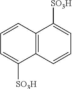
C12=C(C=CC=C1[SO3H])C([SO3H])=CC=C2
